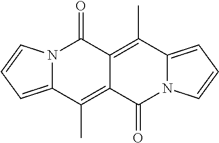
N12C(=CC=C1)C(C)=C1C(=C(C)C3=CC=CN3C1=O)C2=O
